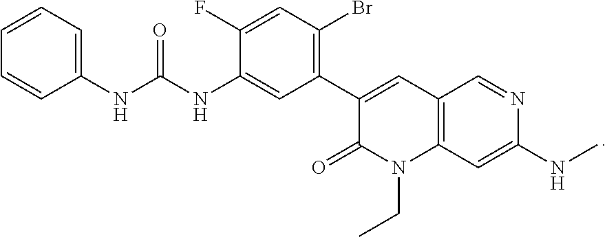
N1(CC)C2=C(C=C(C3=C(Br)C=C(F)C(NC(NC4=CC=CC=C4)=O)=C3)C1=O)C=NC(NC)=C2
